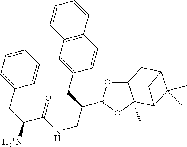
C12OB(C(CNC(C(CC3=CC=CC=C3)[H3+N])=O)CC3=CC4=C(C=C3)C=CC=C4)OC1(C)C1C(C)(C)C(C2)C1
